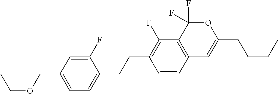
C1=CC2=C(C(F)=C1CCC1=CC=C(COCC)C=C1F)C(F)(F)OC(CCCC)=C2
